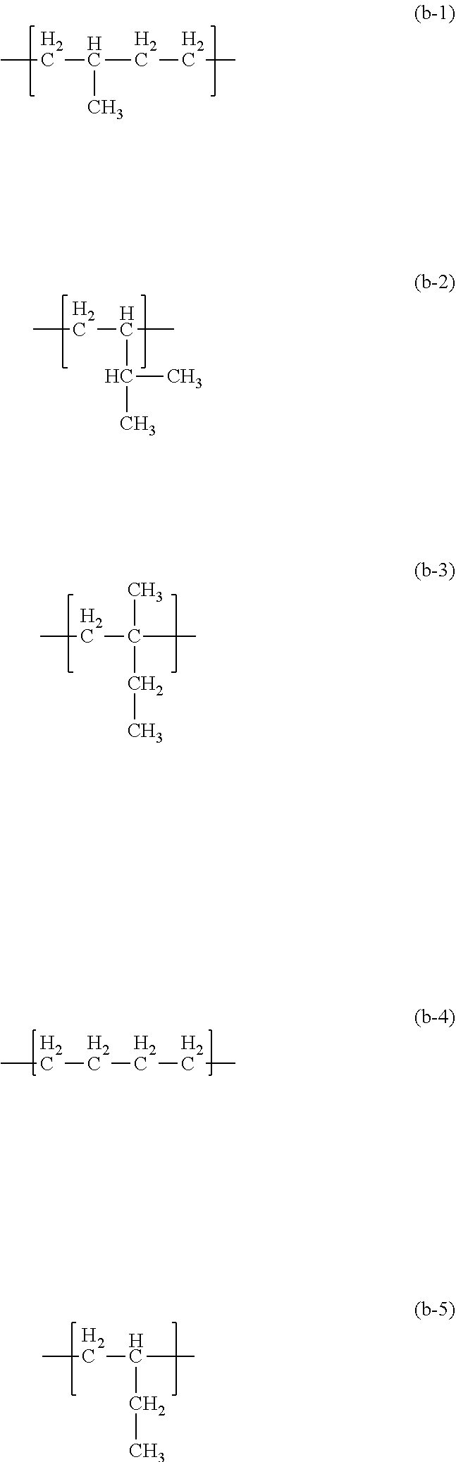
CCC(C)CCC.CCC(C)C(C)C.CCC(C)(C)CC.CCCCCC.CCC(CC)C
